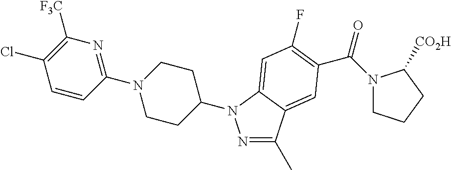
C1=CC(N2CCC(N3N=C(C)C4=CC(C(=O)N5CCCC5[CO2H])=C(F)C=C43)CC2)=NC([F3C])=C1Cl
